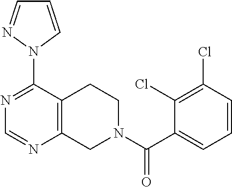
N1=C(N2C=CC=N2)C2=C(N=C1)CN(C(C1=CC=CC(Cl)=C1Cl)=O)CC2
